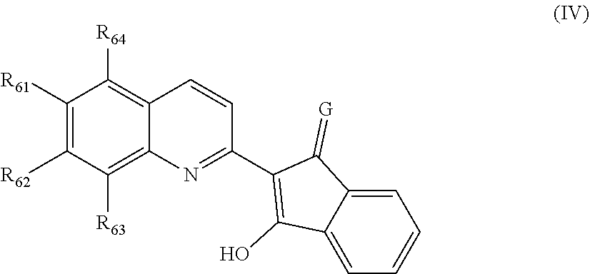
C1([R61])=C([R62])C([R63])=C2C(=C1[R64])C=CC(C1=C(O)C3=CC=CC=C3C1=[G])=N2
